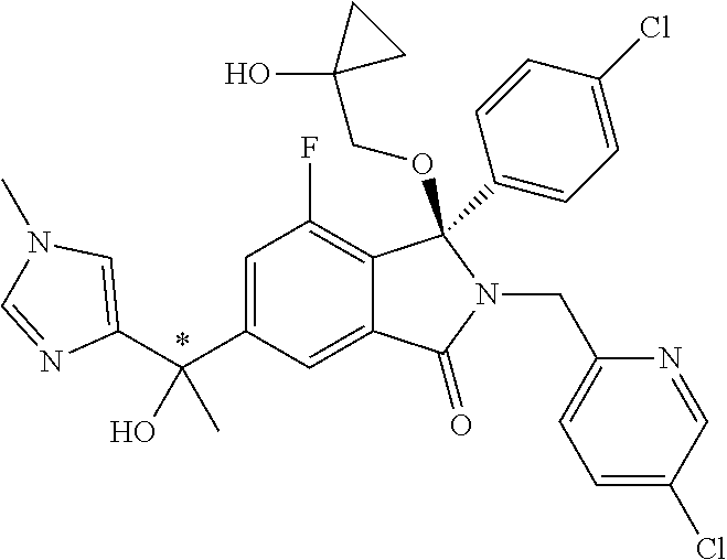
C1=C(C(C2=CN(C)C=N2)(O)C)C=C2C(=C1F)C(C1=CC=C(Cl)C=C1)(OCC1(O)CC1)N(CC1=CC=C(Cl)C=N1)C2=O
